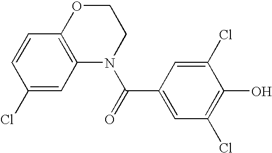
C1(Cl)=CC2=C(C=C1)OCCN2C(=O)C1=CC(Cl)=C(O)C(Cl)=C1
